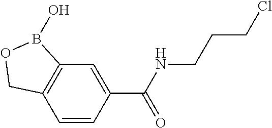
C12=C(C=CC(C(NCCCCl)=O)=C1)COB2O
